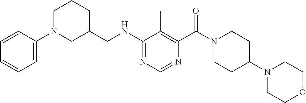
N(C1=NC=NC(C(N2CCC(N3CCOCC3)CC2)=O)=C1C)CC1CCCN(C2=CC=CC=C2)C1
